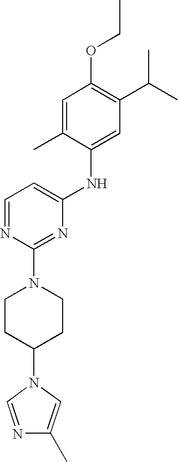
C1=NC(N2CCC(N3C=NC(C)=C3)CC2)=NC(NC2=CC(C(C)C)=C(OCC)C=C2C)=C1
